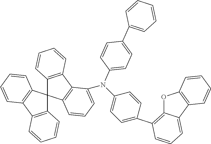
C12=C(C3=C(C14C1=C(C5=C4C=CC=C5)C=CC=C1)C=CC=C3N(C1=CC=C(C3=C4OC5=C(C4=CC=C3)C=CC=C5)C=C1)C1=CC=C(C3=CC=CC=C3)C=C1)C=CC=C2
